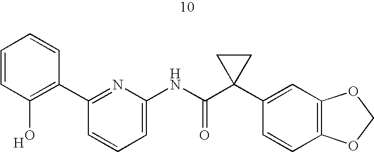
C1=CC(O)=C(C2=NC(NC(C3(C4=CC5=C(C=C4)OCO5)CC3)=O)=CC=C2)C=C1.[H]
